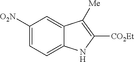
C1([O2N])=CC=C2C(=C1)C([Me])=C([CO2Et])N2
